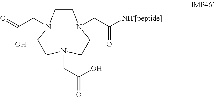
C1CN(CC(=O)O)CCN(CC(=O)O)CCN1CC([NH-[peptide]])=O
